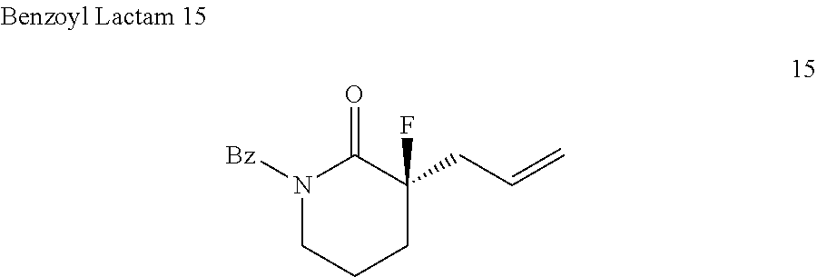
N1([Bz])CCCC(F)(CC=C)C1=O
